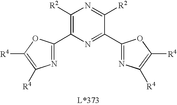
C1(C2=NC([R4])=C([R4])O2)=C([R2])N=C([R2])C(C2=NC([R4])=C([R4])O2)=N1
